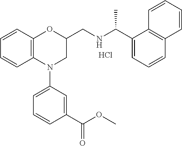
C1=CC2=C(C=C1)OC(CNC(C1=CC=CC3=C1C=CC=C3)C)CN2C1=CC=CC(C(=O)OC)=C1.Cl
